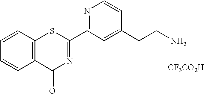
N1=C(C2=NC(=O)C3=C(S2)C=CC=C3)C=C(CCN)C=C1.[CF3CO2H]
